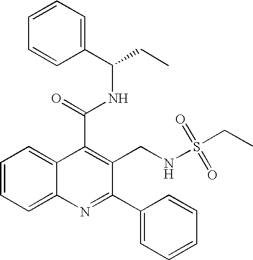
C1=C2C(=CC=C1)C(C(=O)NC(CC)C1=CC=CC=C1)=C(CNS(CC)(=O)=O)C(C1=CC=CC=C1)=N2
